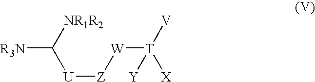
[R3N]C([NR1R2])[U][Z][W][T]([Y])([X])[V]
